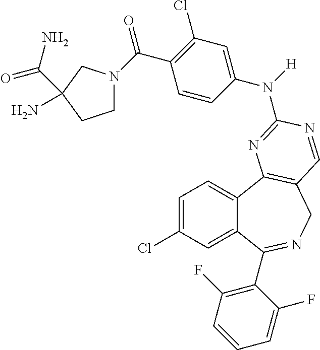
C1=C(Cl)C=C2C(=C1)C1=C(CN=C2C2=C(F)C=CC=C2F)C=NC(N(C2=CC(Cl)=C(C(N3CCC(C(N)=O)(N)C3)=O)C=C2)[H])=N1
